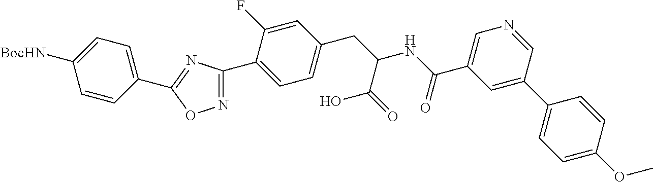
C1(C2=CC=C(CC(C(O)=O)NC(=O)C3=CN=CC(C4=CC=C(OC)C=C4)=C3)C=C2F)=NOC(C2=CC=C([BocHN])C=C2)=N1
